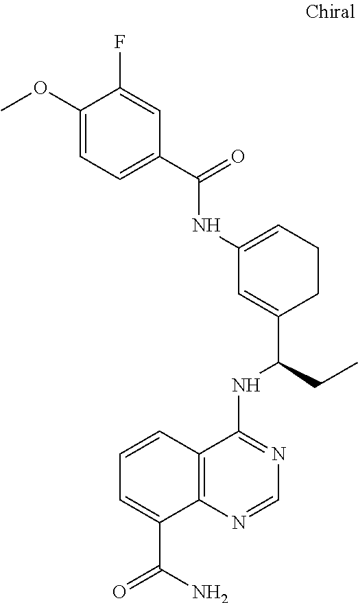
C1=CC2=C(C(C(=O)N)=C1)N=CN=C2NC(CC)C1=CC(NC(=O)C2=CC=C(OC)C(F)=C2)=CCC1
